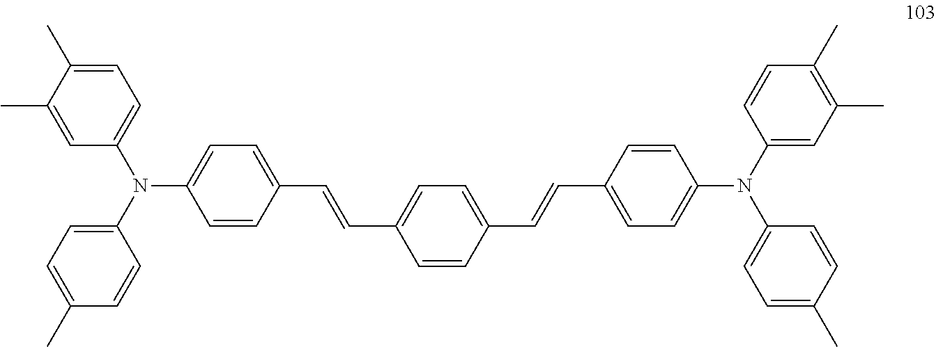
C1(C)=CC(N(C2=CC=C(C=CC3=CC=C(C=CC4=CC=C(N(C5=CC(C)=C(C)C=C5)C5=CC=C(C)C=C5)C=C4)C=C3)C=C2)C2=CC=C(C)C=C2)=CC=C1C
